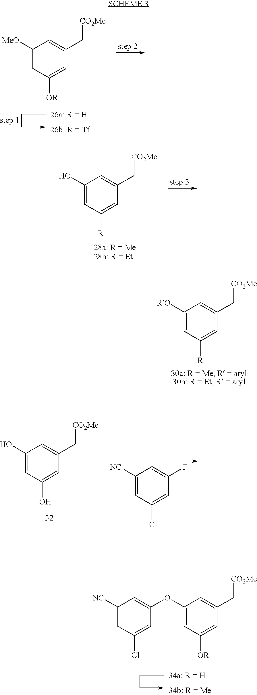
C1([MeO])=CC([OR])=CC(C[CO2Me])=C1.C1(O)=CC([R])=CC(C[CO2Me])=C1.C1([RO])=CC([R])=CC(C[CO2Me])=C1.C1(O)=CC(O)=CC(C[CO2Me])=C1.C1([NC])=CC(Cl)=CC(F)=C1.C1(OC2=CC([NC])=CC(Cl)=C2)=CC([OR])=CC(C[CO2Me])=C1
